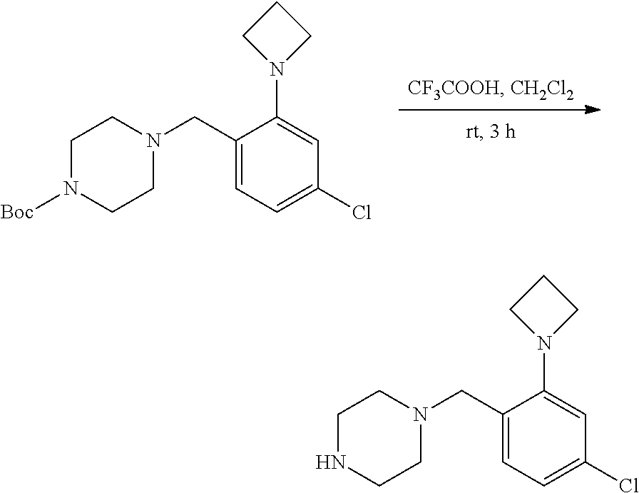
N1([Boc])CCN(CC2=CC=C(Cl)C=C2N2CCC2)CC1.N1CCN(CC2=CC=C(Cl)C=C2N2CCC2)CC1
